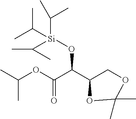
CC(OC(C(C1COC(C)(C)O1)O[Si](C(C)C)(C(C)C)C(C)C)=O)C
